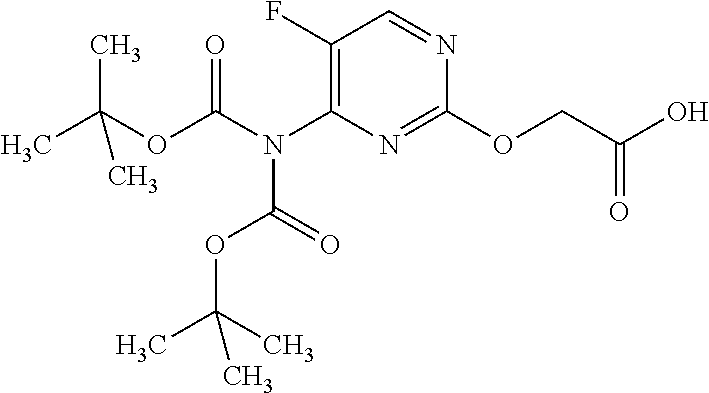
OC(=O)COC1=NC(N(C(OC(C)(C)C)=O)C(OC(C)(C)C)=O)=C(F)C=N1
